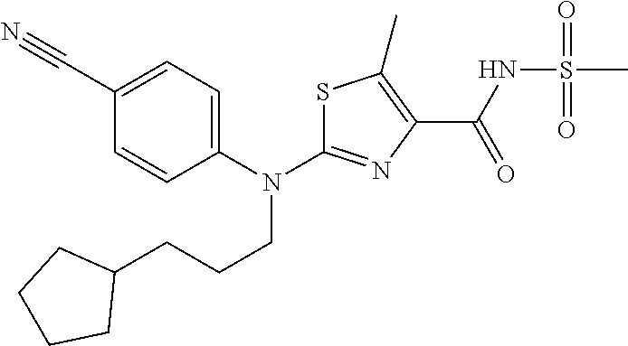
C1(N(CCCC2CCCC2)C2=NC(C(=O)NS(C)(=O)=O)=C(C)S2)=CC=C(C#N)C=C1
